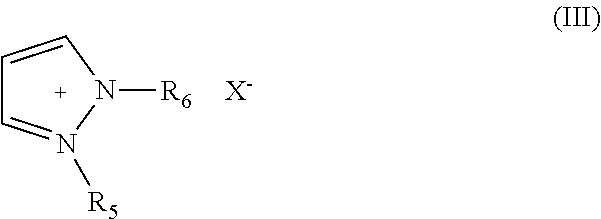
C1=CN([R6])N([R5])=C1.[X-]
